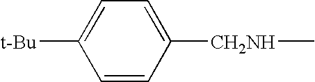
C1=CC([CH2NH]C)=CC=C1[t-Bu]
